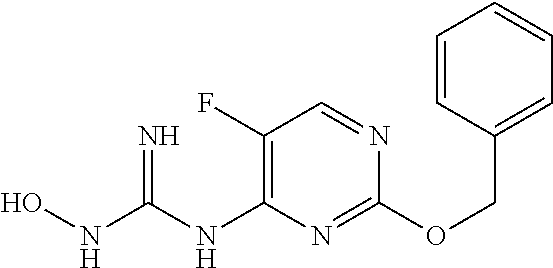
C1(F)=C(NC(NO)=N)N=C(OCC2=CC=CC=C2)N=C1
